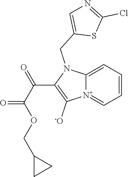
[N+]12=CC=CC=C1N(CC1=CN=C(Cl)S1)C(C(C(OCC1CC1)=O)=O)=C2[-O]
